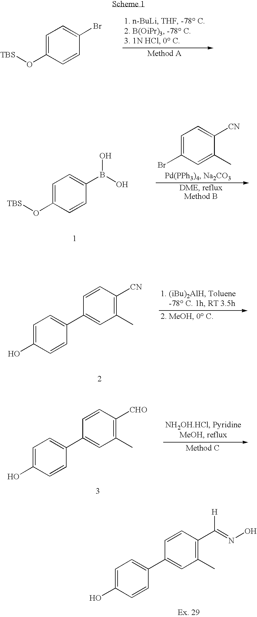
C1=C(O[TBS])C=CC(Br)=C1.C1=C(O[TBS])C=CC(B(O)O)=C1.C1=C(Br)C=C(C)C([CN])=C1.C1=C(O)C=CC(C2=CC(C)=C([CN])C=C2)=C1.C1=C(O)C=CC(C2=CC(C)=C(C(=NO)[H])C=C2)=C1.C1=C(O)C=CC(C2=CC(C)=C([CHO])C=C2)=C1
